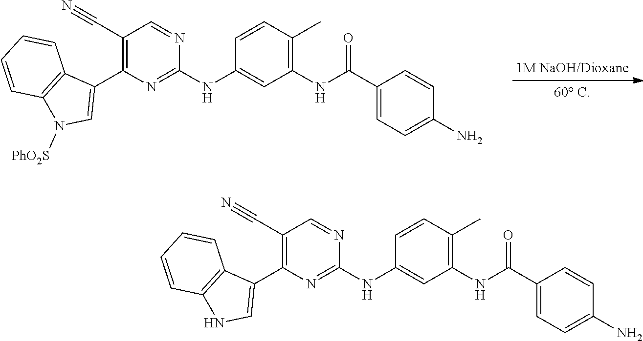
C1(NC2=CC(NC(C3=CC=C(N)C=C3)=O)=C(C)C=C2)=NC(C2=CN([PhO2S])C3=C2C=CC=C3)=C(C#N)C=N1.C1(NC2=CC(NC(C3=CC=C(N)C=C3)=O)=C(C)C=C2)=NC(C2=CNC3=C2C=CC=C3)=C(C#N)C=N1
